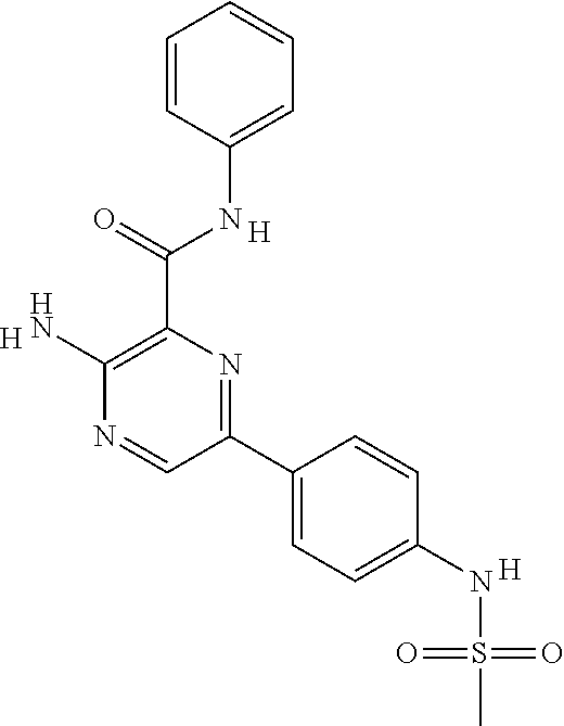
C1=C(NC(C2=C(N)N=CC(C3=CC=C(NS(C)(=O)=O)C=C3)=N2)=O)C=CC=C1.[H].[H].[H]
